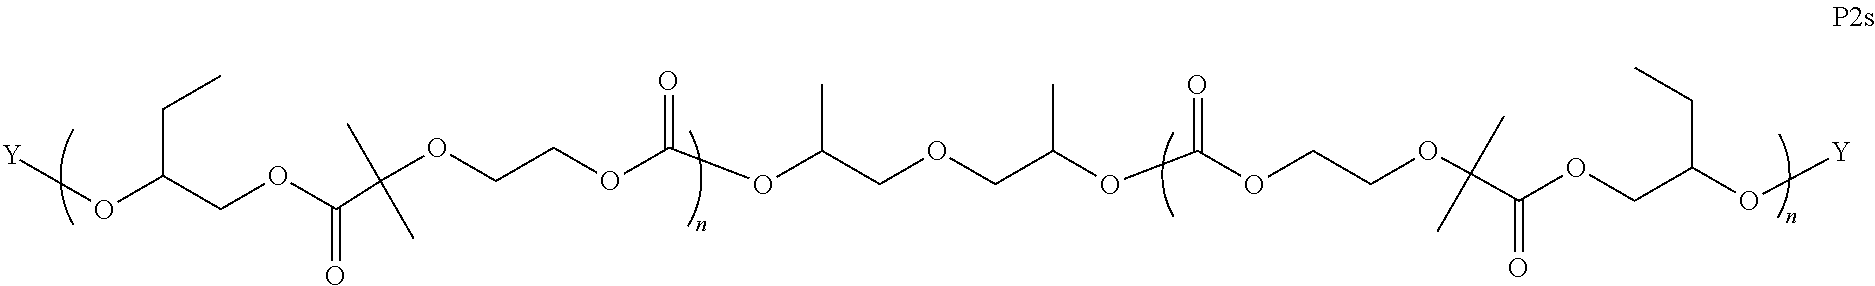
O(C(COC(=O)C(OCCOC(OC(COCC(OC(OCCOC(C(OCC(O[Y])CC)=O)(C)C)=O)C)C)=O)(C)C)CC)[Y]
